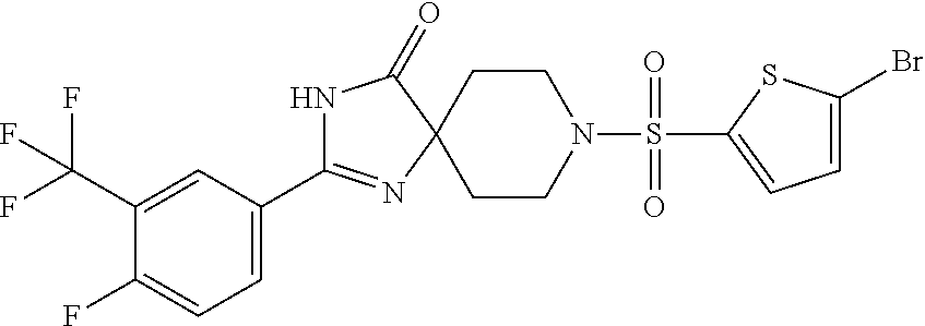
N1C(=O)C2(N=C1C1=CC=C(F)C(C(F)(F)F)=C1)CCN(S(=O)(=O)C1=CC=C(Br)S1)CC2
